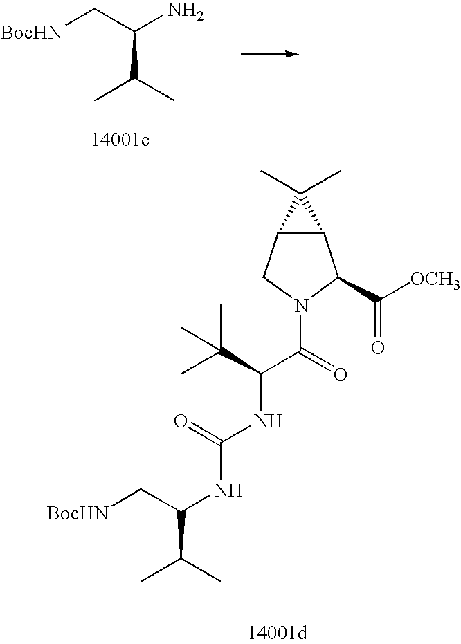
C(C(N)C(C)C)[BocHN].[BocHN]CC(NC(NC(C(=O)N1CC2C(C1C(=O)[OCH3])C2(C)C)C(C)(C)C)=O)C(C)C
